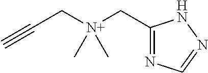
C(C[N+](CC1=NC=NN1)(C)C)#C
